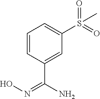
C1=CC(C(=NO)N)=CC(S(=O)(=O)C)=C1
